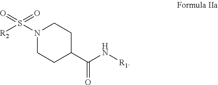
N1(S([R2])(=O)=O)CCC(C(N[R1])=O)CC1
